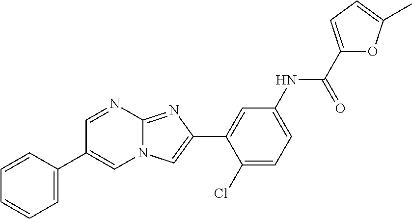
C1=NC2=NC(C3=CC(NC(C4=CC=C(C)O4)=O)=CC=C3Cl)=CN2C=C1C1=CC=CC=C1
